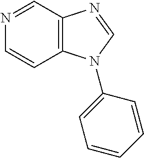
C1=NC=CC2=C1N=CN2C1=CC=CC=C1
